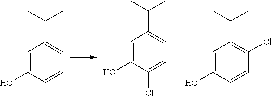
OC1=CC(C(C)C)=CC=C1.C1(Cl)=CC=C(C(C)C)C=C1O.C1(C(C)C)=C(Cl)C=CC(O)=C1
